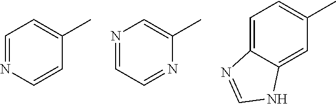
C1=C2C(=CC(C)=C1)NC=N2.C1=NC=CC(C)=C1.N1=CC=NC(C)=C1
